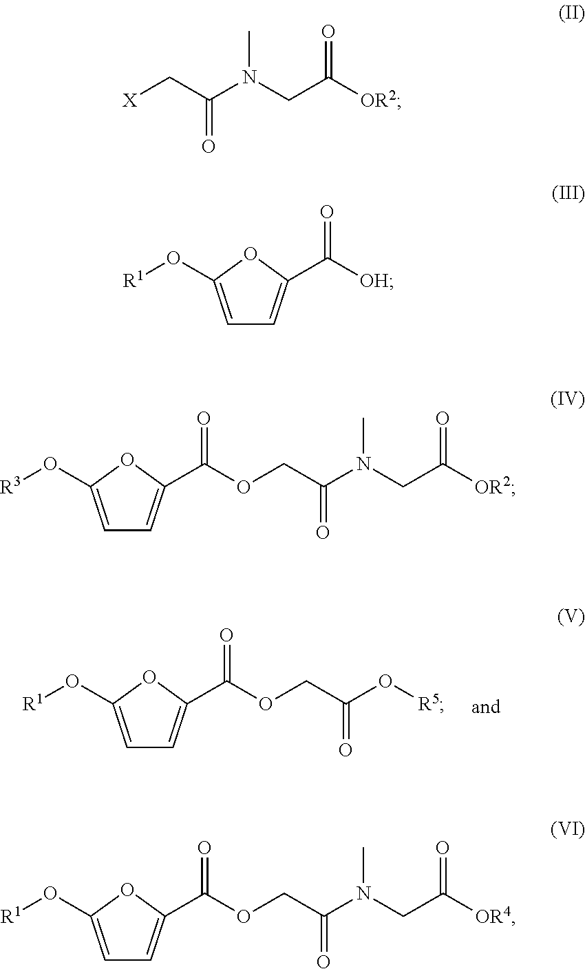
[R1]OC1=CC=C(C(OCC(O[R5])=O)=O)O1.[X]CC(N(CC([OR2])=O)C)=O.[R1]OC1=CC=C(C([OH])=O)O1.[R3]OC1=CC=C(C(OCC(N(CC([OR2])=O)C)=O)=O)O1.[R1]OC1=CC=C(C(OCC(N(CC([OR4])=O)C)=O)=O)O1
